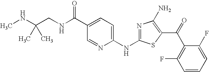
CNC(CNC(C1=CC=C(NC2=NC(N)=C(C(C3=C(F)C=CC=C3F)=O)S2)N=C1)=O)(C)C
